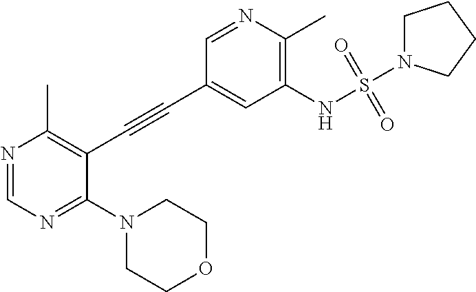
N1(C2=NC=NC(C)=C2C#CC2=CC(NS(N3CCCC3)(=O)=O)=C(C)N=C2)CCOCC1
